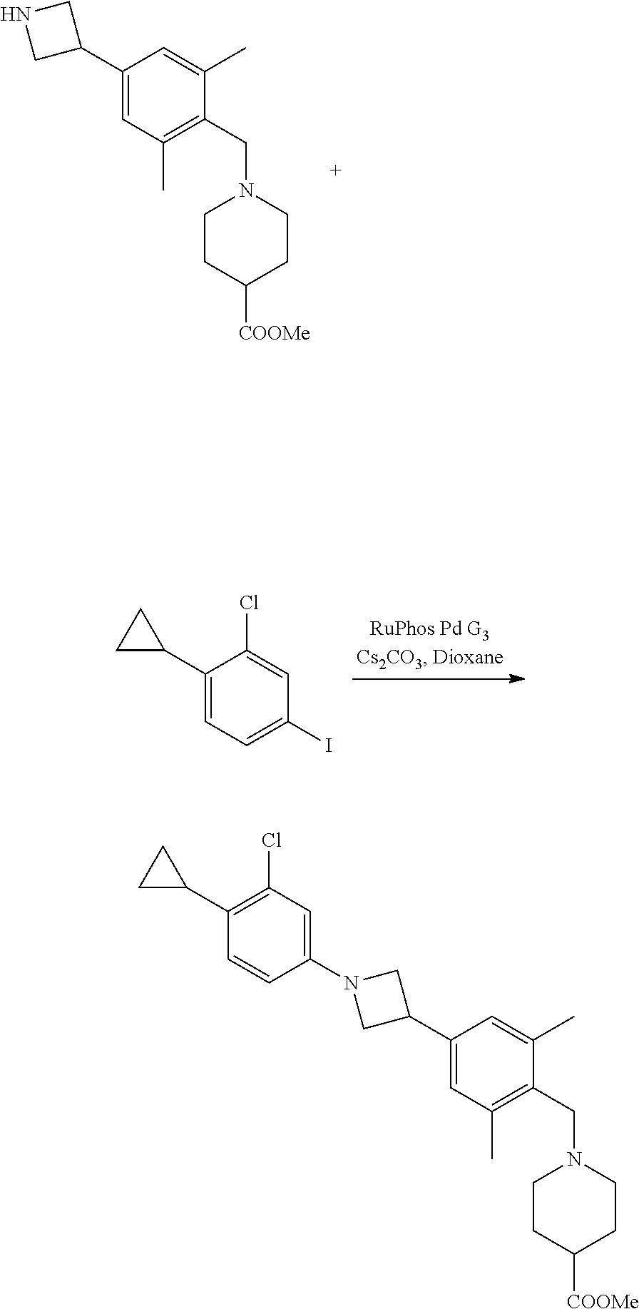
C1=C(C2CNC2)C=C(C)C(CN2CCC([COOMe])CC2)=C1C.IC1=CC=C(C2CC2)C(Cl)=C1.C1=C(C2CN(C3=CC(Cl)=C(C4CC4)C=C3)C2)C=C(C)C(CN2CCC([COOMe])CC2)=C1C
